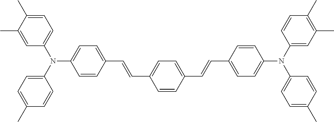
C1=C(C)C(C)=CC(N(C2=CC=C(C)C=C2)C2=CC=C(C=CC3=CC=C(C=CC4=CC=C(N(C5=CC(C)=C(C)C=C5)C5=CC=C(C)C=C5)C=C4)C=C3)C=C2)=C1
